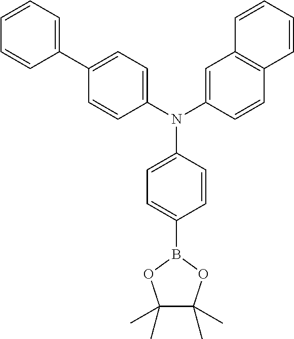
C1(C)(C)C(C)(C)OB(C2=CC=C(N(C3=CC=C(C4=CC=CC=C4)C=C3)C3=CC4=C(C=C3)C=CC=C4)C=C2)O1
